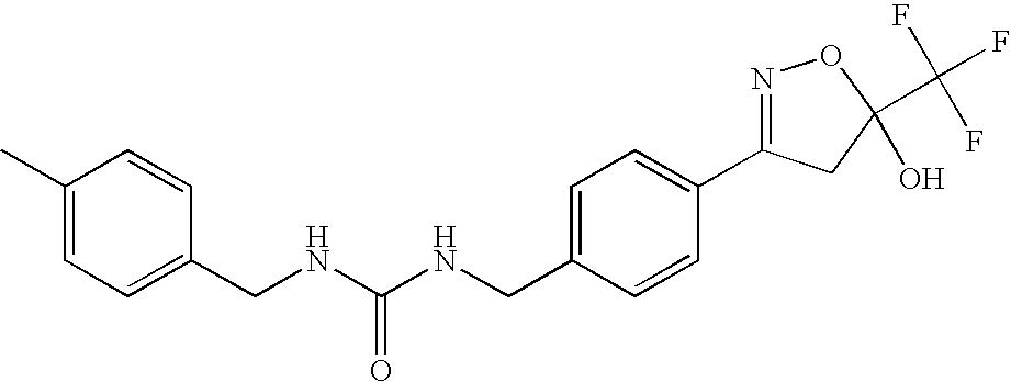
C(NC(NCC1=CC=C(C2=NOC(C(F)(F)F)(O)C2)C=C1)=O)C1=CC=C(C)C=C1
